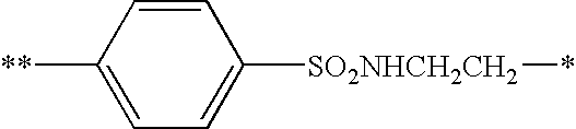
C1=CC([**])=CC=C1[SO2NHCH2CH2]*
